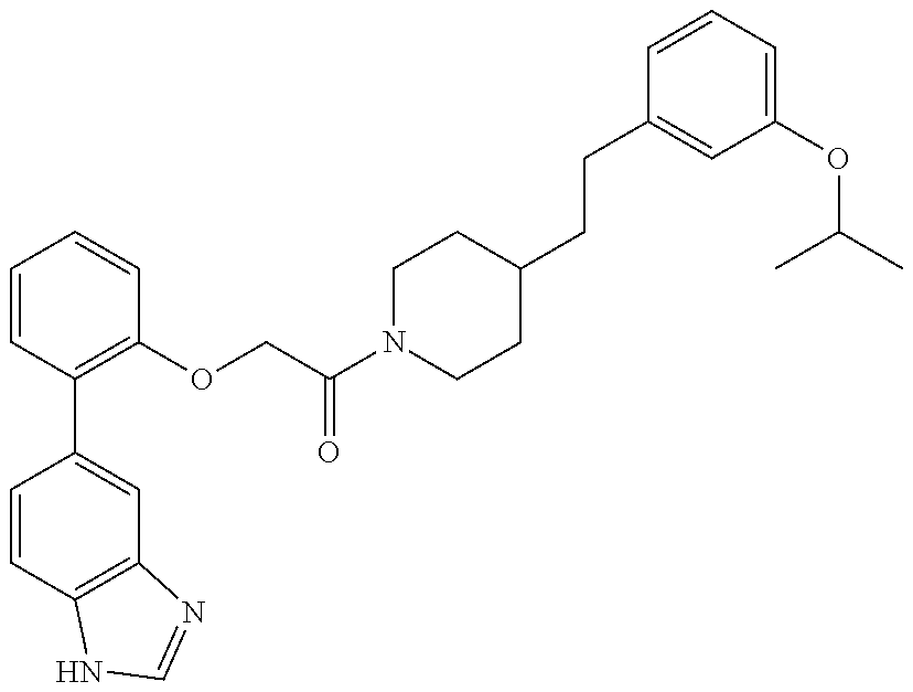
C1=CC2=C(C=C1C1=C(OCC(N3CCC(CCC4=CC(OC(C)C)=CC=C4)CC3)=O)C=CC=C1)N=CN2
